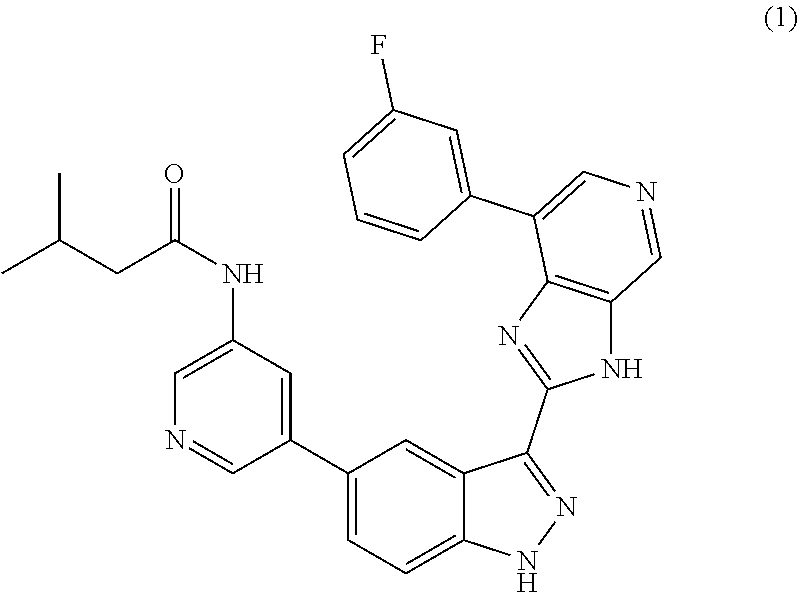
CC(CC(NC1=CN=CC(C2=CC=C3C(=C2)C(C2=NC4=C(N2)C=NC=C4C2=CC(F)=CC=C2)=NN3)=C1)=O)C
